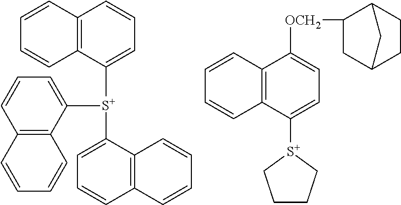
C12=C(C([S+](C3=CC=CC4=C3C=CC=C4)C3=CC=CC4=C3C=CC=C4)=CC=C1)C=CC=C2.C1=CC2=C(C=C1)C([S+]1CCCC1)=CC=C2[OCH2]C1CC2CCC1C2
